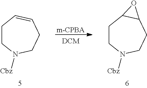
C1CN([Cbz])CCC=C1.[m-CPBA].C1CN([Cbz])CCC2C1O2
